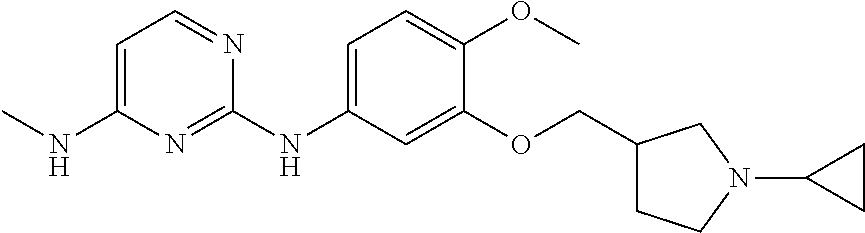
C1=C(NC)N=C(NC2=CC=C(OC)C(OCC3CCN(C4CC4)C3)=C2)N=C1
